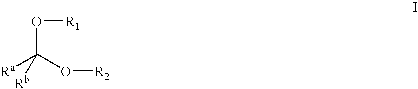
[Ra]C(O[R2])(O[R1])[Rb]
